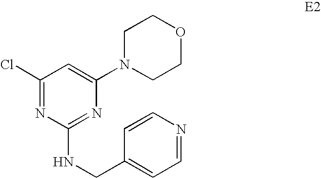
C1(Cl)=NC(NCC2=CC=NC=C2)=NC(N2CCOCC2)=C1
